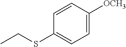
C1=CC([OCH3])=CC=C1SCC
